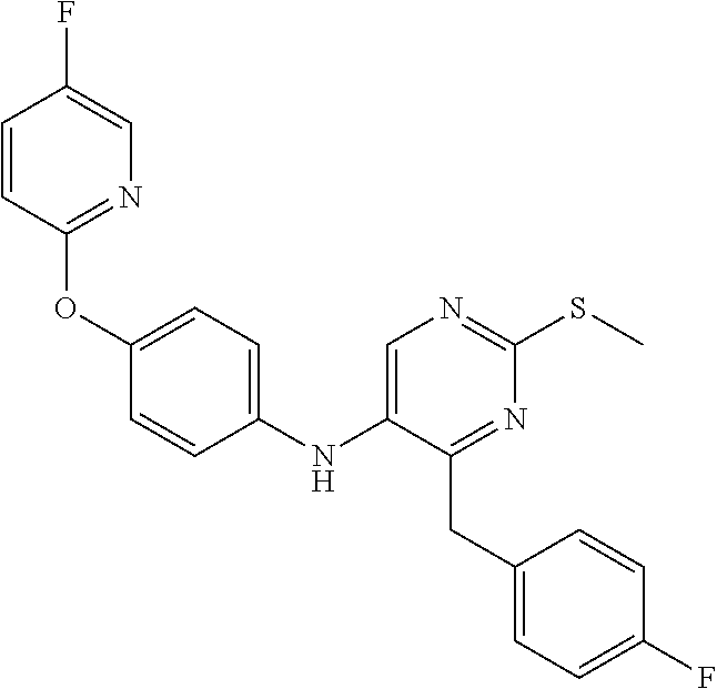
C1(OC2=CC=C(NC3=CN=C(SC)N=C3CC3=CC=C(F)C=C3)C=C2)=NC=C(F)C=C1
